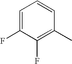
C1=C(F)C(F)=C(C)C=C1
